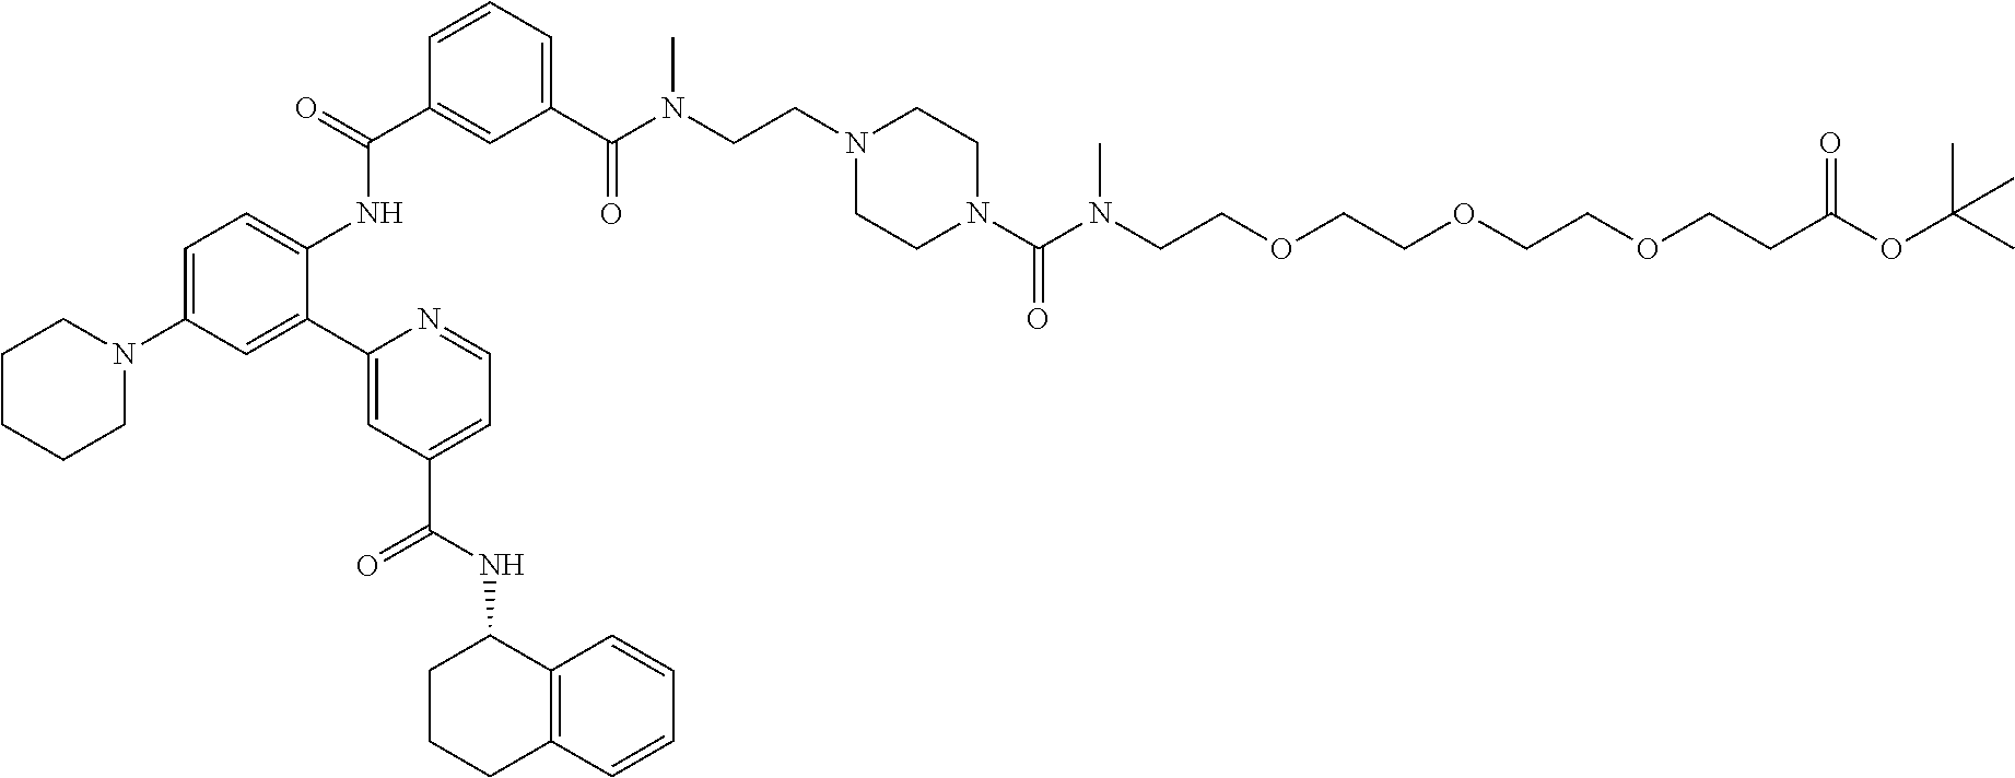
C1(C2=CC(N3CCCCC3)=CC=C2NC(C2=CC(C(N(CCN3CCN(C(N(CCOCCOCCOCCC(OC(C)(C)C)=O)C)=O)CC3)C)=O)=CC=C2)=O)=CC(C(NC2CCCC3=C2C=CC=C3)=O)=CC=N1
